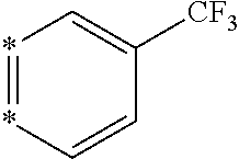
*1=*C=CC([CF3])=C1
